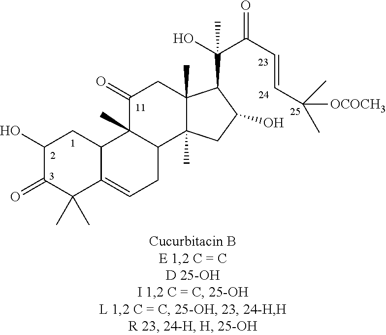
C1(O)C(=O)C(C)(C)C2=CCC3C(C)(C2C1)C(=O)CC1(C)C3(C)CC(O)C1C(O)(C(C=CC(C)(C)[OCOCH3])=O)C
